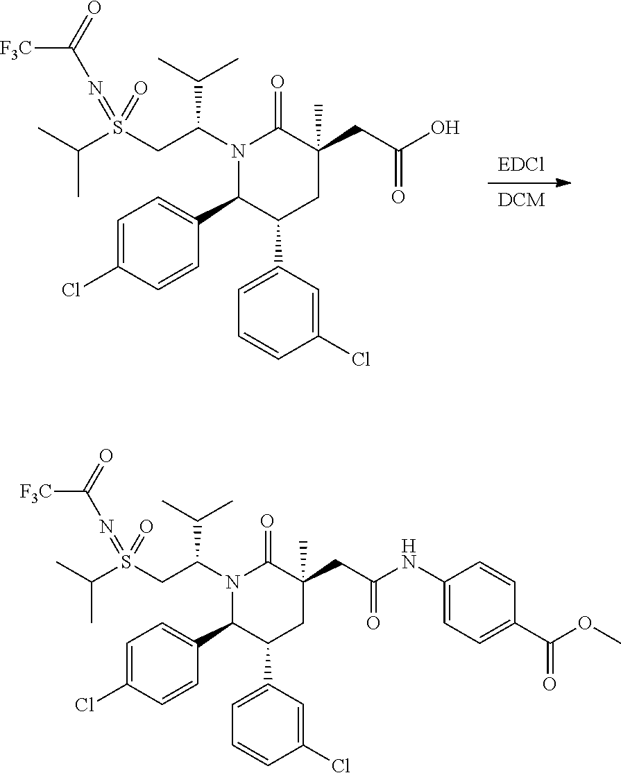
C1=C(Cl)C=CC(C2C(C3=CC=CC(Cl)=C3)CC(CC(NC3=CC=C(C(OC)=O)C=C3)=O)(C)C(=O)N2C(CS(C(C)C)(=NC(=O)[F3C])=O)C(C)C)=C1.C1=C(Cl)C=CC(C2C(C3=CC=CC(Cl)=C3)CC(CC(O)=O)(C)C(=O)N2C(CS(C(C)C)(=NC(=O)[F3C])=O)C(C)C)=C1.[EDCl].[DCM]
